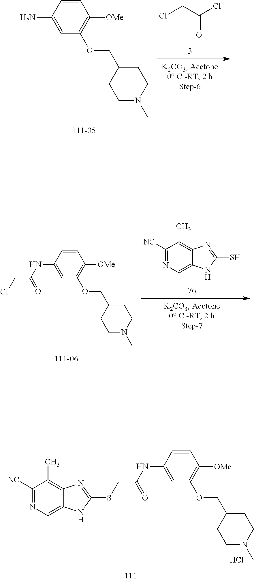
C1=CC(NC(CSC2=NC3=C(C)C([NC])=NC=C3N2)=O)=CC(OCC2CCN(C)CC2)=C1[OMe].Cl.C1=CC(N)=CC(OCC2CCN(C)CC2)=C1[OMe].ClC(CCl)=O.SC1=NC2=C(C)C([NC])=NC=C2N1.C1=CC(NC(CCl)=O)=CC(OCC2CCN(C)CC2)=C1[OMe]
